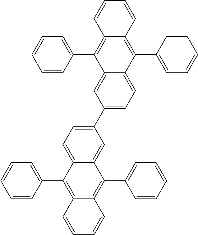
C12=C(C3=CC=CC=C3)C3=CC=C(C4=CC=C5C(=C4)C(C4=CC=CC=C4)=C4C(=C5C5=CC=CC=C5)C=CC=C4)C=C3C(C3=CC=CC=C3)=C1C=CC=C2
